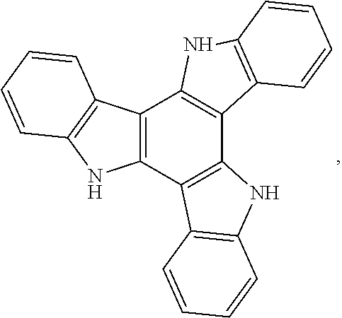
C12=C(C3=C(C4=C1NC1=C4C=CC=C1)NC1=C3C=CC=C1)NC1=C2C=CC=C1
